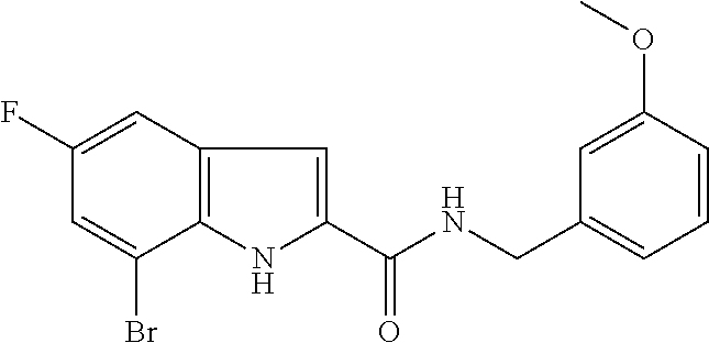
C1(F)=CC2=C(C(Br)=C1)NC(C(NCC1=CC=CC(OC)=C1)=O)=C2
